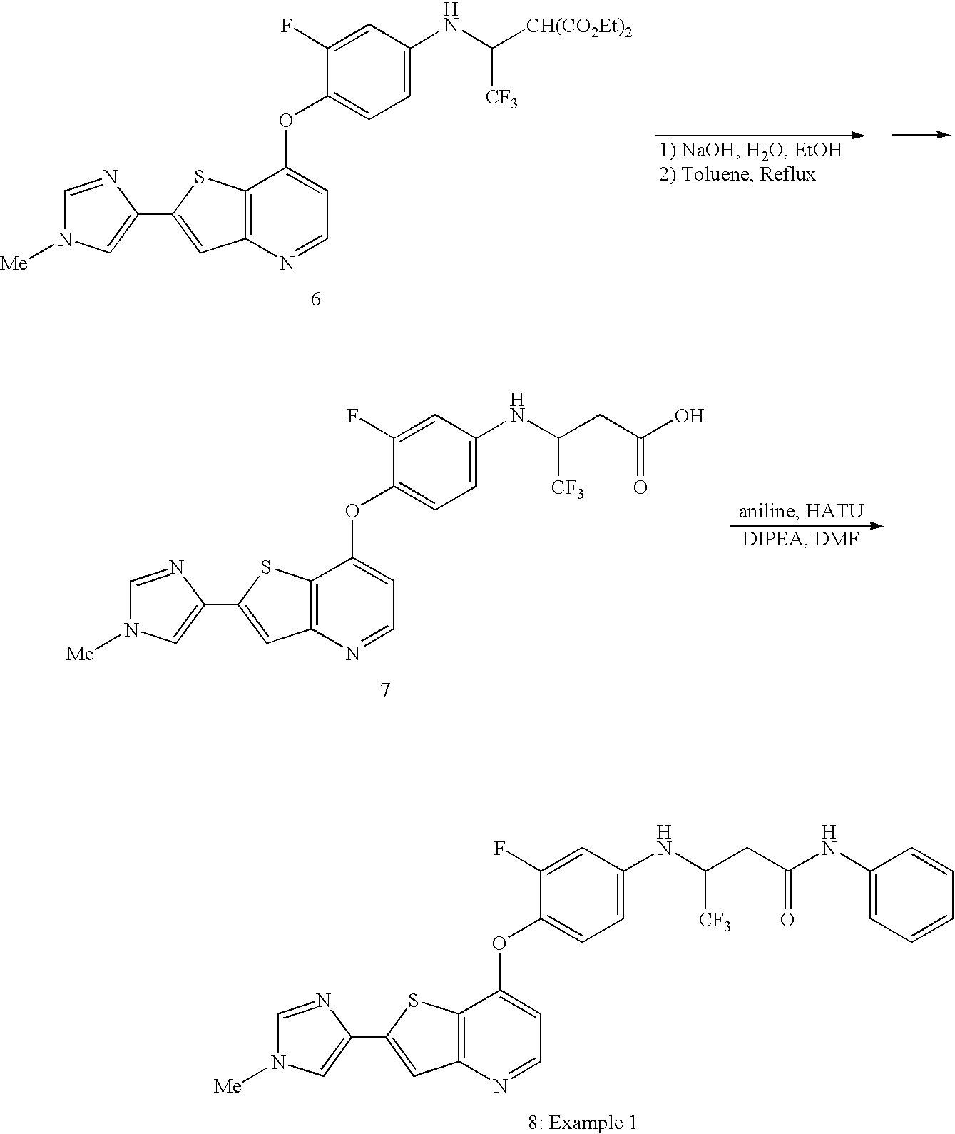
C12=C(N=CC=C1OC1=CC=C(NC(CC(NC3=CC=CC=C3)=O)[CF3])C=C1F)C=C(C1=CN([Me])C=N1)S2.C12=C(N=CC=C1OC1=CC=C(NC([CH(CO2Et)2])[CF3])C=C1F)C=C(C1=CN([Me])C=N1)S2.C12=C(N=CC=C1OC1=CC=C(NC(CC(O)=O)[CF3])C=C1F)C=C(C1=CN([Me])C=N1)S2
